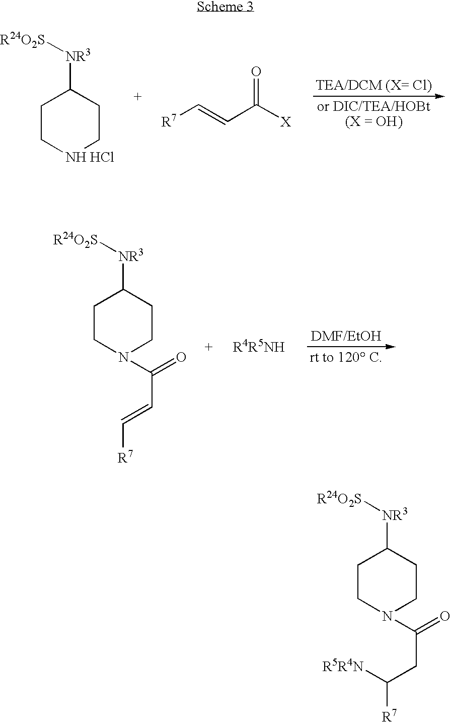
C1C[NH HCl]CCC1[NR3][R24O2S].[R7]C=CC([X])=O.C1CN(C(=O)C=C[R7])CCC1[NR3][R24O2S].C1CN(C(=O)CC([R7])[R5R4N])CCC1[NR3][R24O2S]
